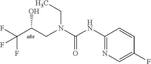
C(N(C(=O)NC1=NC=C(F)C=C1)CC(O)C(F)(F)F)C
